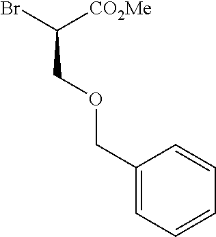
C1(COCC([CO2Me])Br)=CC=CC=C1
